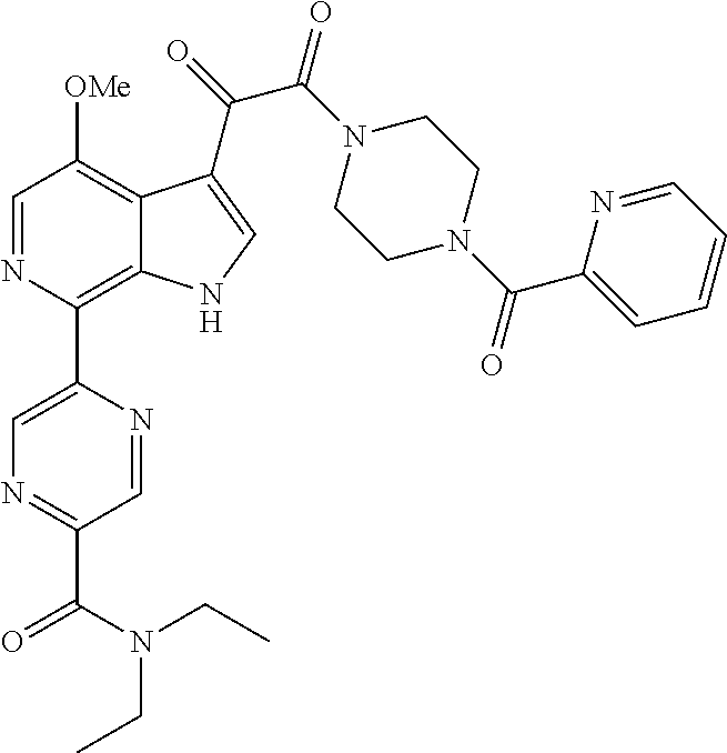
C1(C2=C3C(=C([OMe])C=N2)C(C(=O)C(N2CCN(C(C4=CC=CC=N4)=O)CC2)=O)=CN3)=CN=C(C(N(CC)CC)=O)C=N1
